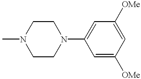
CN1CCN(C2=CC([OMe])=CC([OMe])=C2)CC1
